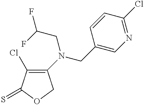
C1(N(CC(F)F)CC2=CN=C(Cl)C=C2)=C(Cl)C(=S)OC1
